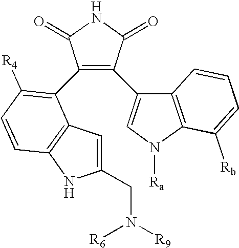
C1(C2=C([R4])C=CC3=C2C=C(CN([R9])[R6])N3)=C(C2=CN([Ra])C3=C2C=CC=C3[Rb])C(=O)NC1=O
